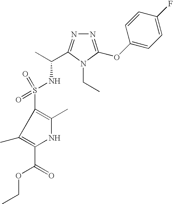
N1=C(OC2=CC=C(F)C=C2)N(CC)C(C(C)NS(=O)(=O)C2=C(C)NC(C(=O)OCC)=C2C)=N1
